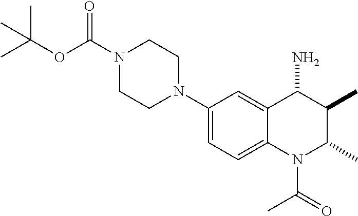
C1(N2CCN(C(OC(C)(C)C)=O)CC2)=CC=C2C(=C1)C(N)C(C)C(C)N2C(C)=O
